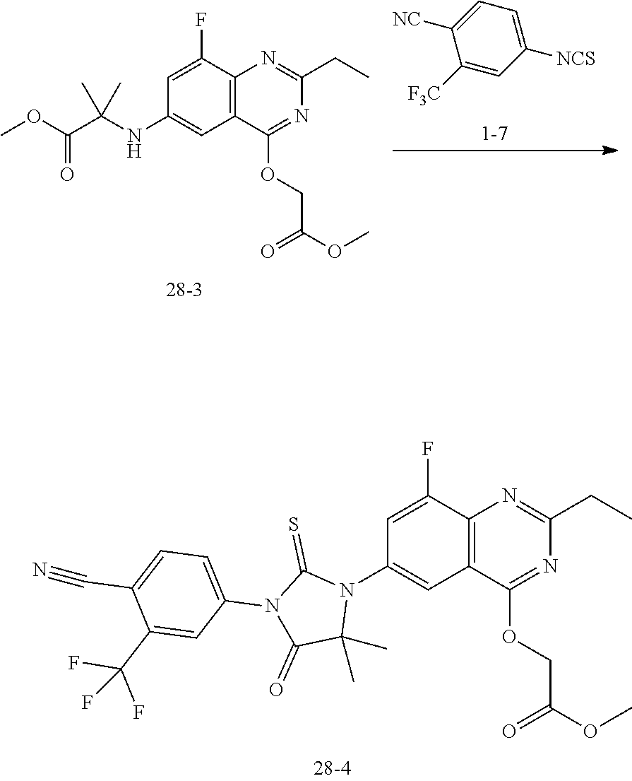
C1=C(F)C2=C(C=C1N1C(=S)N(C3=CC=C(C#N)C(C(F)(F)F)=C3)C(=O)C1(C)C)C(OCC(OC)=O)=NC(CC)=N2.C1([F3C])=CC([NCS])=CC=C1[NC].C1=C(F)C2=C(C=C1NC(C(=O)OC)(C)C)C(OCC(OC)=O)=NC(CC)=N2
